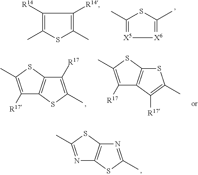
N1=C(C)SC2=C1SC(C)=N2.[X5]1=C(C)SC(C)=[X6]1.C1([R14])=C(C)SC(C)=C1[R14].C1([R17])=C(C)SC2=C1SC(C)=C2[R17].C1([R17])=C(C)SC2=C1C([R17])=C(C)S2
